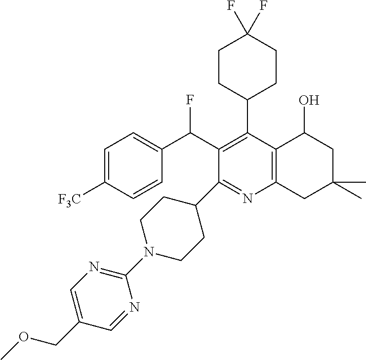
C1(N2CCC(C3=NC4=C(C(C5CCC(F)(F)CC5)=C3C(C3=CC=C([F3C])C=C3)F)C(O)CC(C)(C)C4)CC2)=NC=C(COC)C=N1
